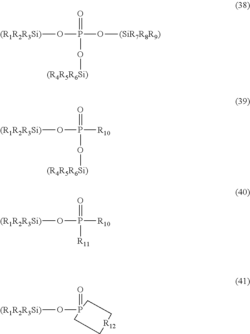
[(R1R2R3Si)]OP(O[(SiR7R8R9)])(=O)O[(R4R5R6Si)].[(R1R2R3Si)]OP([R10])(=O)O[(R4R5R6Si)].[(R1R2R3Si)]OP([R10])(=O)[R11].O=P1(O[(R1R2R3Si)])CC[R12]CC1
